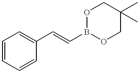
C1=C(C=CB2OCC(C)(C)CO2)C=CC=C1
